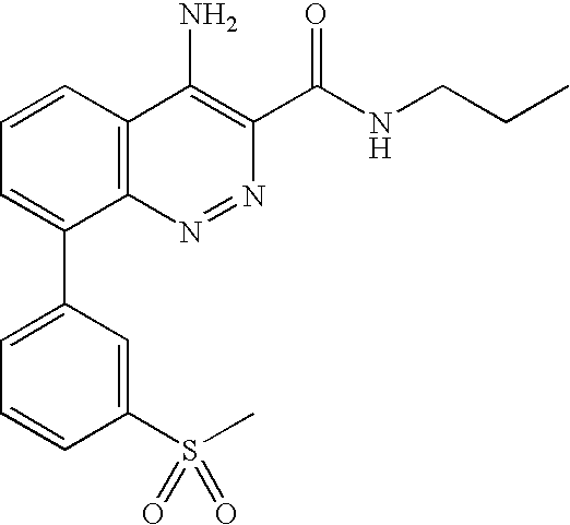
C1=CC(S(C)(=O)=O)=CC(C2=CC=CC3=C2N=NC(C(NCCC)=O)=C3N)=C1
